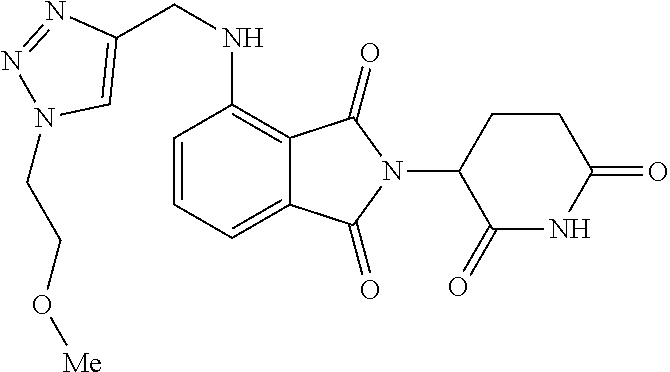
C12=CC=CC(NCC3=CN(CCO[Me])N=N3)=C1C(=O)N(C1C(=O)NC(=O)CC1)C2=O
